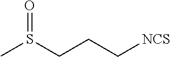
CS(CCC[NCS])=O
